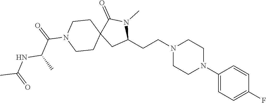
C1(N2CCN(CCC3N(C)C(=O)C4(C3)CCN(C(=O)C(C)NC(C)=O)CC4)CC2)=CC=C(F)C=C1
